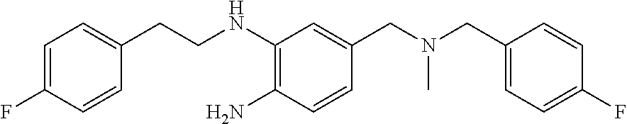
C1(NCCC2=CC=C(F)C=C2)=C(N)C=CC(CN(CC2=CC=C(F)C=C2)C)=C1
